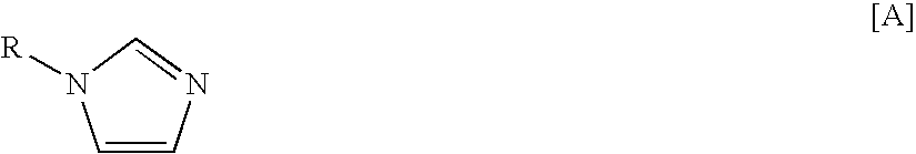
C1=CN=CN1[R]
